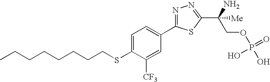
S(C1=CC=C(C2=NN=C(C(N)(COP(O)(=O)O)[Me])S2)C=C1[CF3])CCCCCCCC
